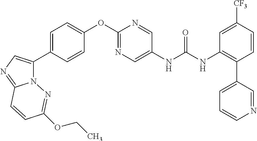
C1=C(C2=CN=C3N2N=C(OCC)C=C3)C=CC(OC2=NC=C(NC(=O)NC3=C(C4=CC=CN=C4)C=CC([CF3])=C3)C=N2)=C1
